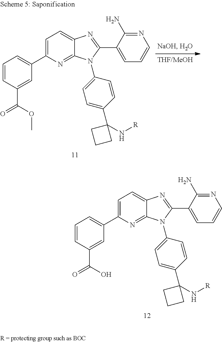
C1=C(C2=CC=CC(C(O)=O)=C2)N=C2C(=C1)N=C(C1=CC=CN=C1N)N2C1=CC=C(C2(N[R])CCC2)C=C1.C1=C(C2=CC=CC(C(OC)=O)=C2)N=C2C(=C1)N=C(C1=CC=CN=C1N)N2C1=CC=C(C2(N[R])CCC2)C=C1
